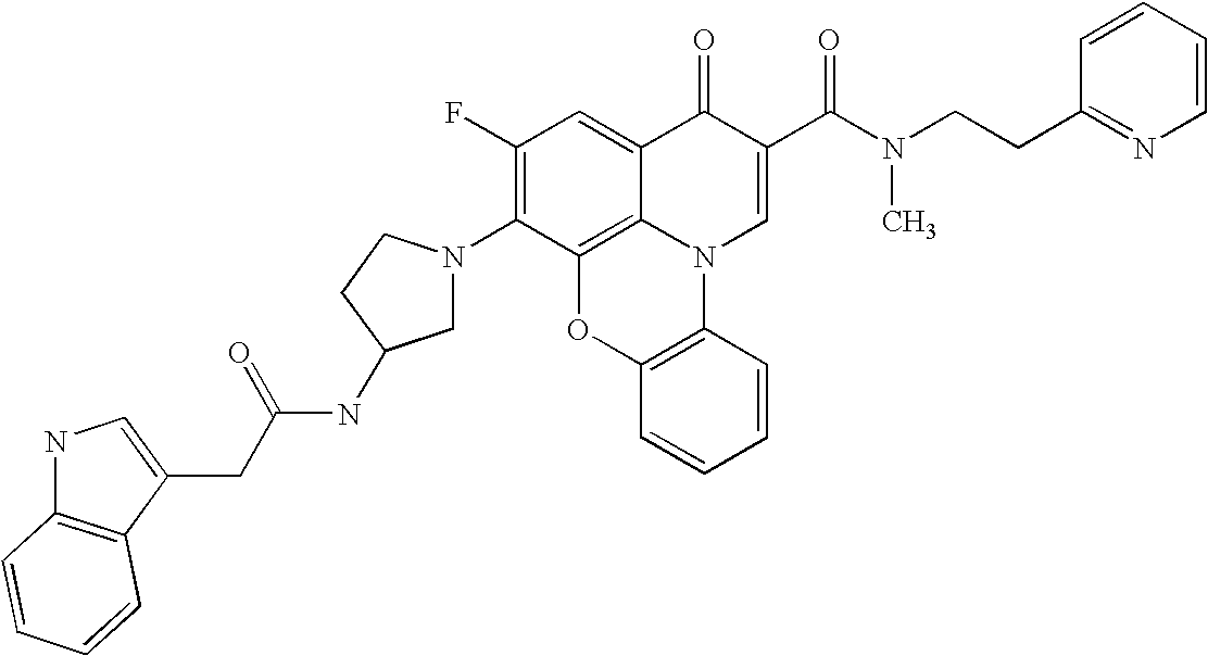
C1(F)=C(N2CC(NC(CC3=CNC4=C3C=CC=C4)=O)CC2)C2=C3C(=C1)C(=O)C(C(N(CCC1=NC=CC=C1)C)=O)=CN3C1=C(O2)C=CC=C1
